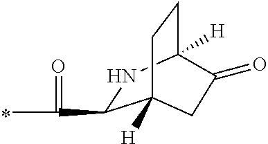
C1(C(=O)C)NC2([H])CCC1([H])CC2=O
